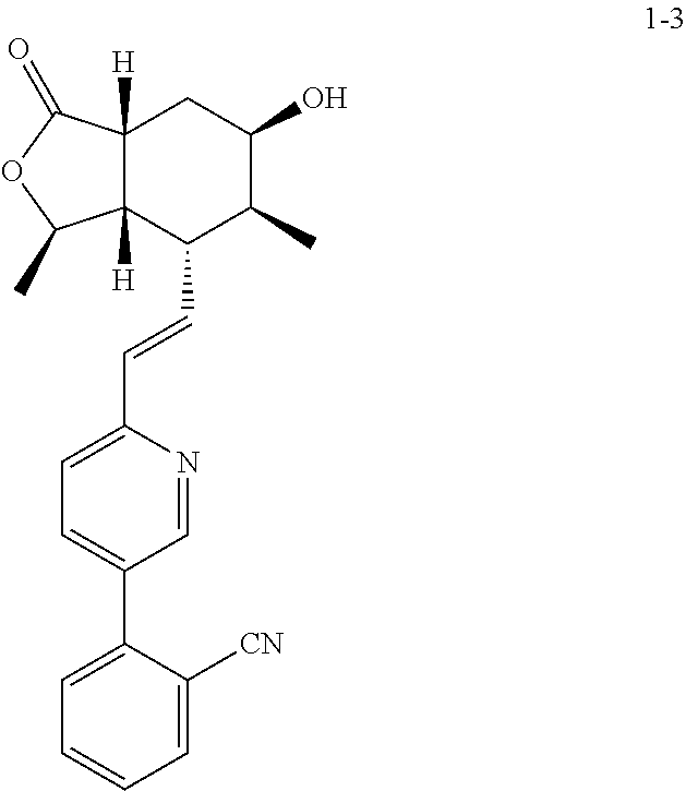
C12([H])C([H])(C(C=CC3=CC=C(C4=CC=CC=C4[CN])C=N3)C(C)C(O)C1)C(C)OC2=O
